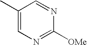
C1(C)=CN=C([OMe])N=C1
